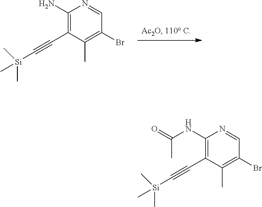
C1(N)=C(C#C[Si](C)(C)C)C(C)=C(Br)C=N1.C1(NC(=O)C)=C(C#C[Si](C)(C)C)C(C)=C(Br)C=N1
